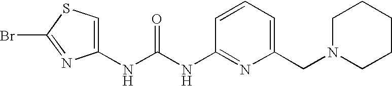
N(C(NC1=NC(CN2CCCCC2)=CC=C1)=O)C1=CSC(Br)=N1
